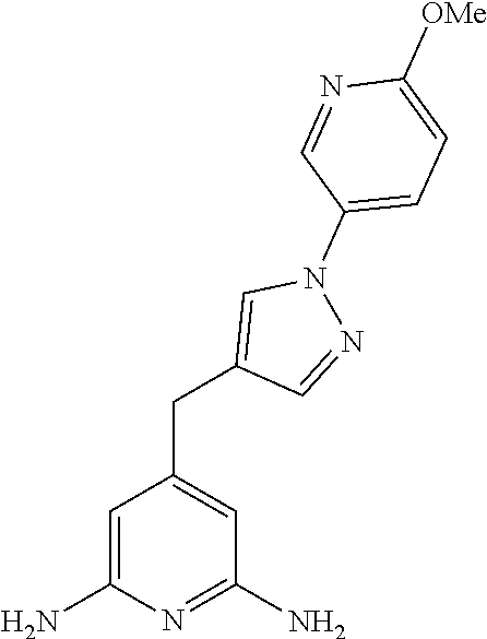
C1=C(N)N=C(N)C=C1CC1=CN(C2=CC=C([OMe])N=C2)N=C1
